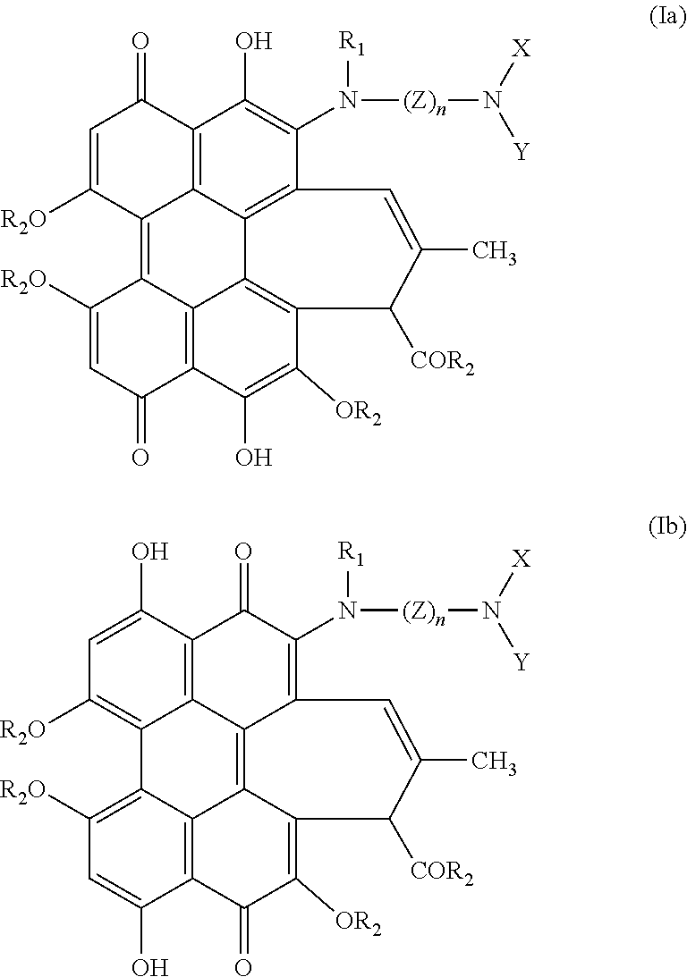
C1=C([R2O])C2=C3C4=C(C(=O)C=C3[R2O])C(O)=C([OR2])C3=C4C4=C(C(N([(Z)n]N([X])[Y])[R1])=C(O)C(=C24)C1=O)C=C(C)C3[COR2].C1=C(O)C2=C3C(=C1[R2O])C1=C([R2O])C=C(O)C4=C1C1=C3C(=C(N([(Z)n]N([X])[Y])[R1])C2=O)C=C(C)C([COR2])C1=C([OR2])C4=O
